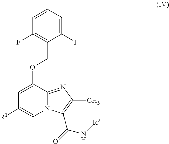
C1(F)=CC=CC(F)=C1COC1=CC([R1])=CN2C1=NC(C)=C2C(=O)N[R2]
